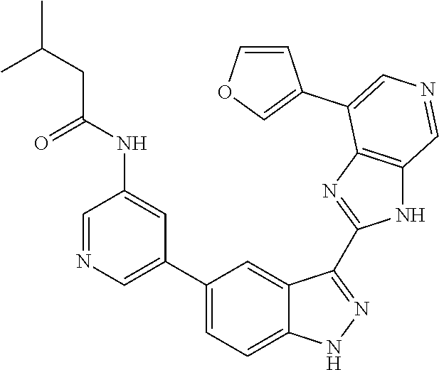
C1(C2=CN=CC(NC(CC(C)C)=O)=C2)=CC=C2C(=C1)C(C1=NC3=C(N1)C=NC=C3C1=COC=C1)=NN2
